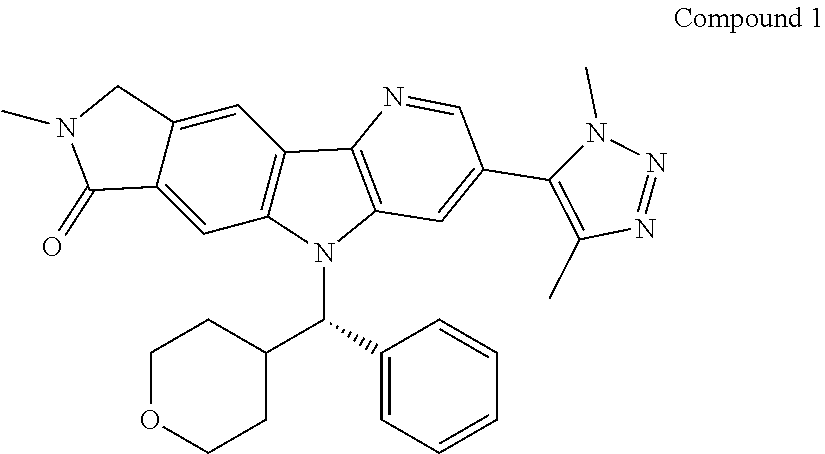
C1OCCC(C(C2=CC=CC=C2)N2C3=C(C4=C2C=C(C2=C(C)N=NN2C)C=N4)C=C2C(=C3)C(=O)N(C)C2)C1
